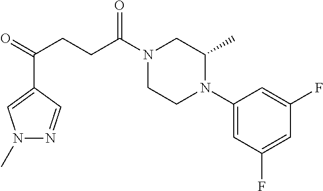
C1(N2CCN(C(CCC(=O)C3=CN(C)N=C3)=O)CC2C)=CC(F)=CC(F)=C1
